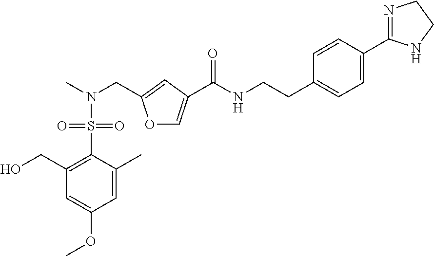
O1C=C(C(NCCC2=CC=C(C3=NCCN3)C=C2)=O)C=C1CN(C)S(C1=C(CO)C=C(OC)C=C1C)(=O)=O
